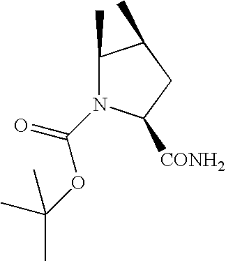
C1(C)N(C(=O)OC(C)(C)C)C([CONH2])CC1C
